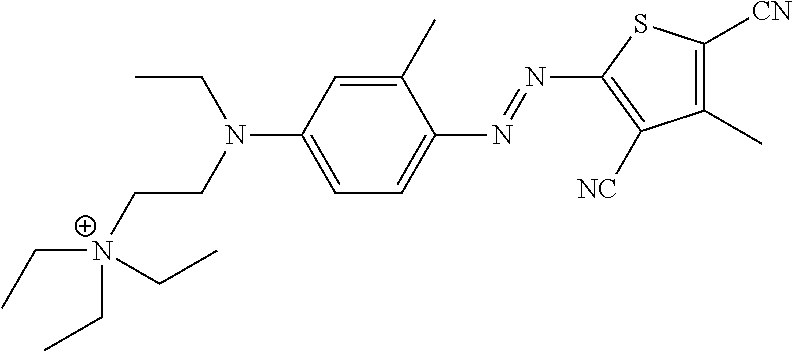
CCN(CC[N+](CC)(CC)CC)C1=CC=C(N=NC2=C([NC])C(C)=C([CN])S2)C(C)=C1
